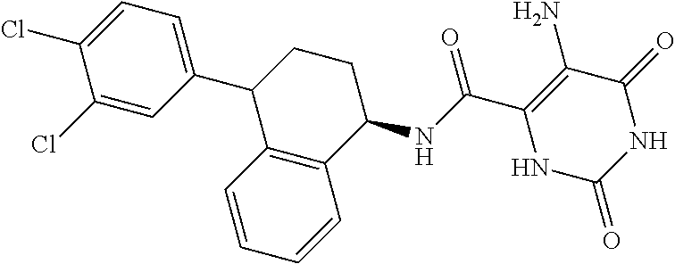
C1(NC(C2=C(N)C(=O)NC(=O)N2)=O)CCC(C2=CC=C(Cl)C(Cl)=C2)C2=C1C=CC=C2
